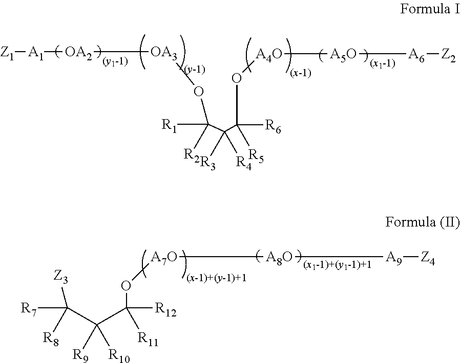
[A1]([Z1])[OA2][OA3]OC([R1])([R2])C([R3])([R4])C([R6])([R5])O[A4O][A5O][A6][Z2].[R7]C([R8])([Z3])C([R9])([R10])C([R12])([R11])O[A7O][A8O][A9][Z4]
